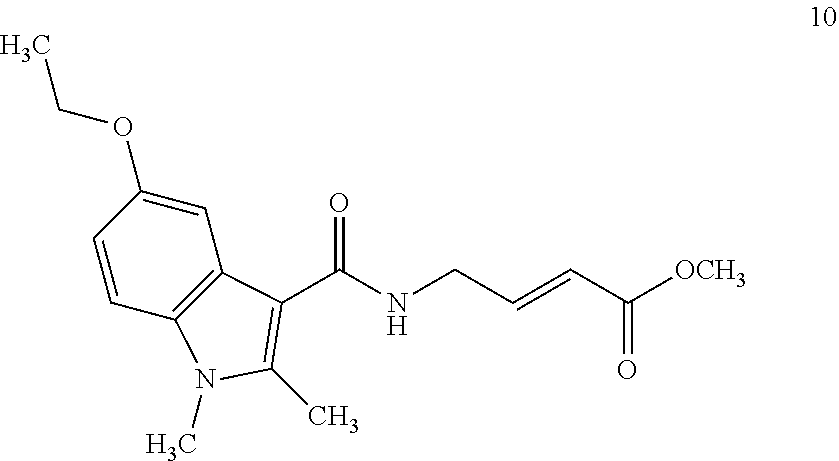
C1=C(OCC)C=CC2=C1C(C(NCC=CC([OCH3])=O)=O)=C(C)N2C
